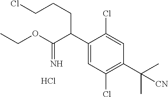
C1(C(C(OCC)=N)CCCCl)=CC(Cl)=C(C(C)(C)[CN])C=C1Cl.Cl
